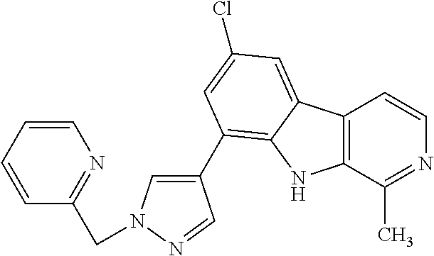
C12=C(C(C)=NC=C1)NC1=C(C3=CN(CC4=NC=CC=C4)N=C3)C=C(Cl)C=C21
